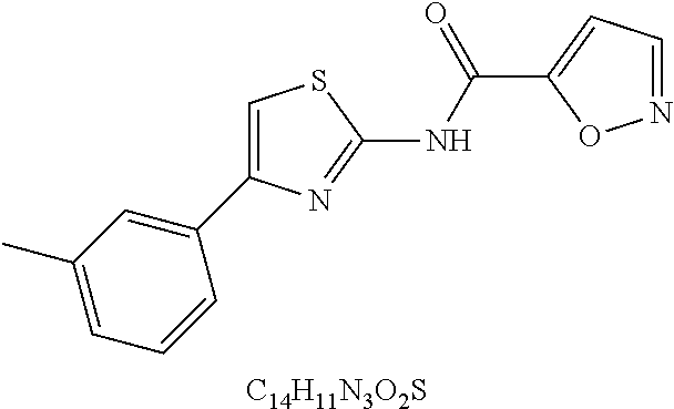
C1(C)=CC=CC(C2=CSC(NC(C3=CC=NO3)=O)=N2)=C1.[C14H11N3O2S]
